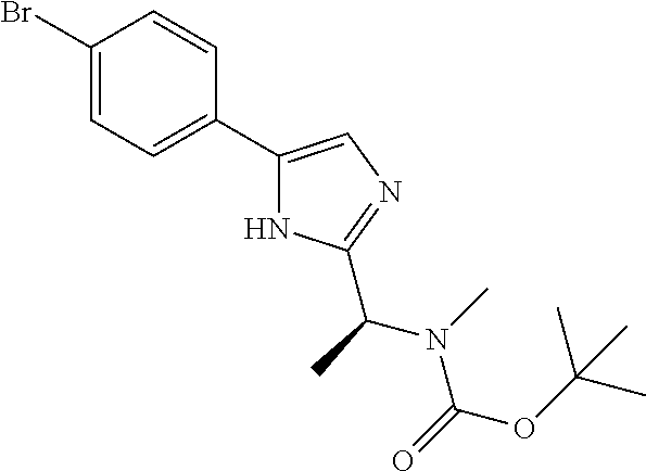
C1(Br)=CC=C(C2=CN=C(C(C)N(C(=O)OC(C)(C)C)C)N2)C=C1
